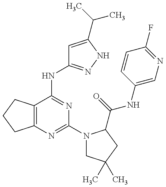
C12=C(C(NC3=NNC(C(C)C)=C3)=NC(N3CC(C)(C)CC3C(=O)NC3=CN=C(F)C=C3)=N1)CCC2
